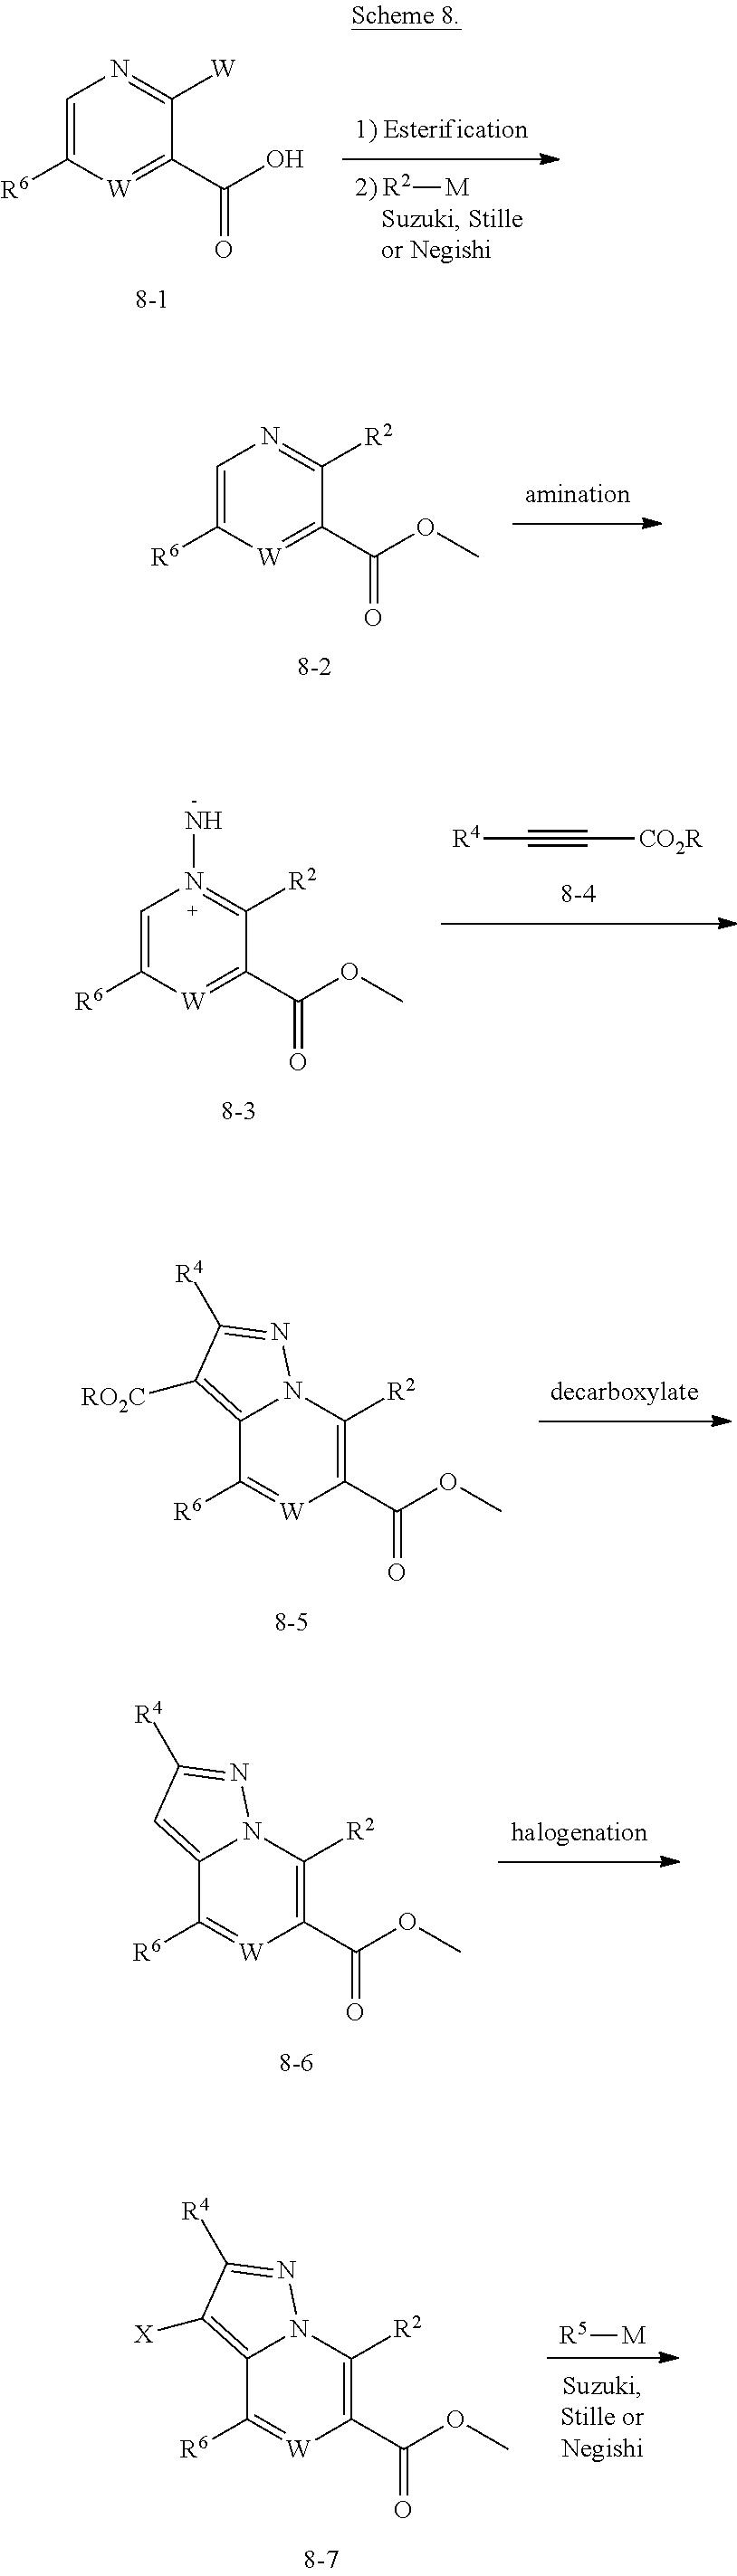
[R2][M].C1([R6])=CN=C([W])C(C(O)=O)=[W]1.C1([R6])=CN=C([R2])C(C(OC)=O)=[W]1.C(#C[CO2R])[R4].C1([R6])=CN(N)=C([R2])C(C(OC)=O)=[W]1.C1([R6])=[W]C(C(OC)=O)=C([R2])N2C1=C([RO2C])C([R4])=N2.C1([R6])=[W]C(C(OC)=O)=C([R2])N2C1=CC([R4])=N2.[R5][M].C1([R6])=[W]C(C(OC)=O)=C([R2])N2C1=C([X])C([R4])=N2
